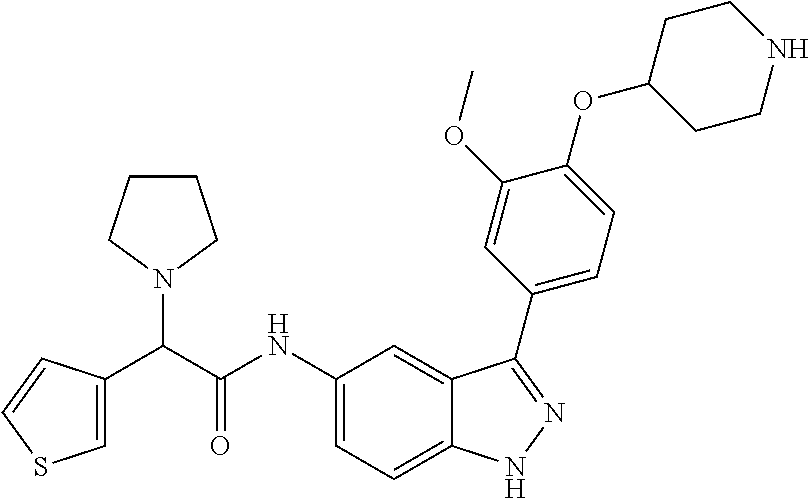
C1(NC(C(C2=CSC=C2)N2CCCC2)=O)=CC=C2C(=C1)C(C1=CC=C(OC3CCNCC3)C(OC)=C1)=NN2
